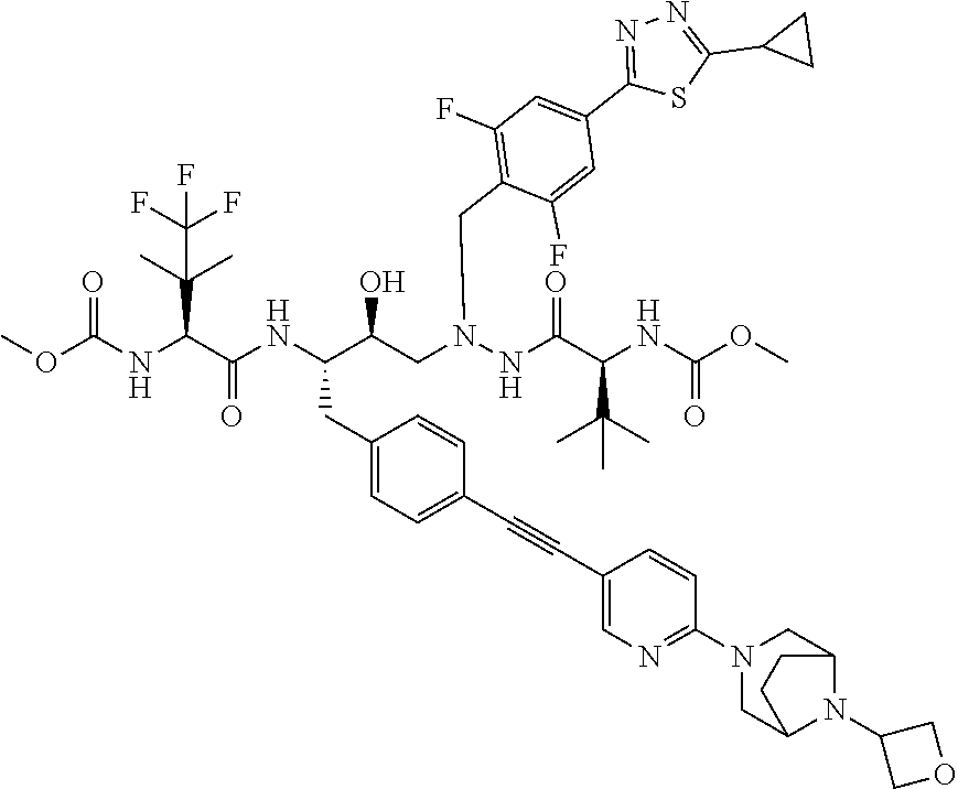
COC(NC(C(NC(C(CN(NC(C(NC(OC)=O)C(C)(C)C)=O)CC1=C(F)C=C(C2=NN=C(C3CC3)S2)C=C1F)O)CC1=CC=C(C#CC2=CN=C(N3CC4N(C5COC5)C(C3)CC4)C=C2)C=C1)=O)C(C)(C)C(F)(F)F)=O
